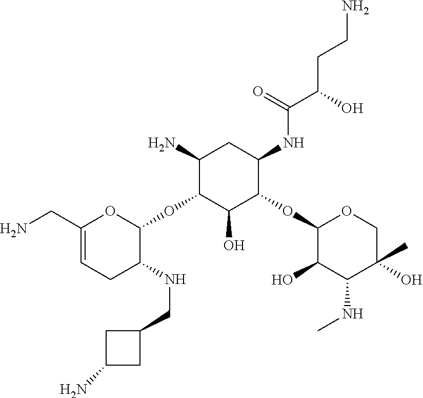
C1(CN)=CCC(NCC2CC(N)C2)C(OC2C(O)C(OC3C(O)C(NC)C(C)(O)CO3)C(NC(C(O)CCN)=O)CC2N)O1
